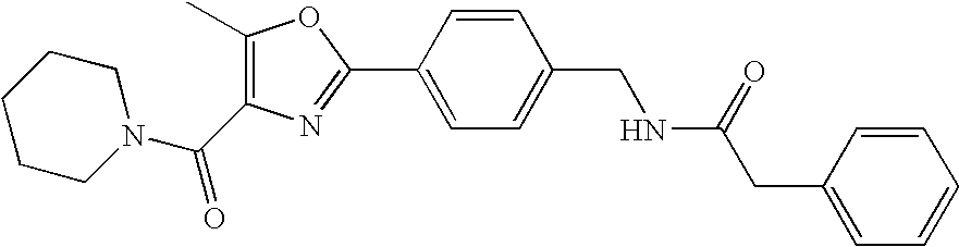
C1CCN(C(C2=C(C)OC(C3=CC=C(CNC(=O)CC4=CC=CC=C4)C=C3)=N2)=O)CC1
